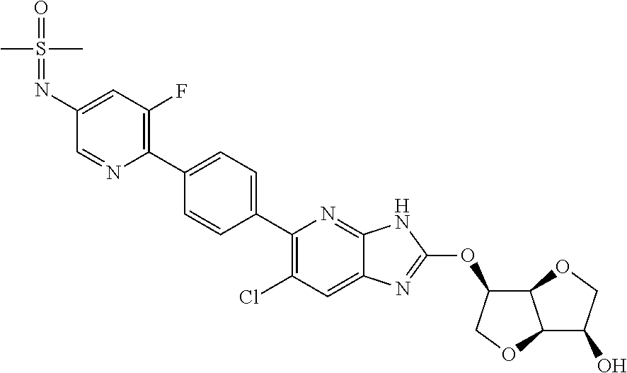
C1(N=S(=O)(C)C)=CC(F)=C(C2=CC=C(C3=C(Cl)C=C4C(=N3)NC(OC3C5C(C(O)CO5)OC3)=N4)C=C2)N=C1
